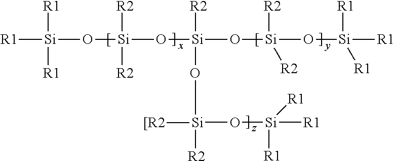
[R1][Si](O[Si](O[Si](O[Si](O[Si]([R1])([R1])[R1])([R2])[R2])([R2])O[Si](O[Si]([R1])([R1])[R1])([[R2])[R2])([R2])[R2])([R1])[R1]
